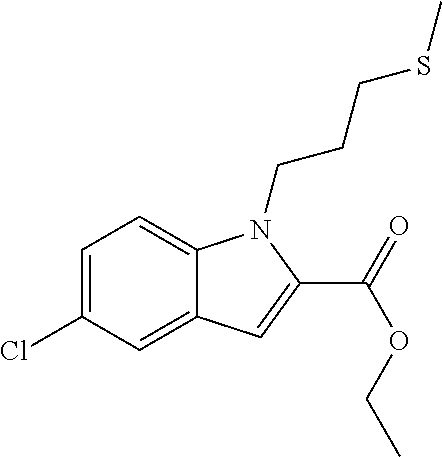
C1=C(Cl)C=C2C(=C1)N(CCCSC)C(C(OCC)=O)=C2
